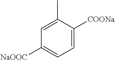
C1=C(C)C([COONa])=CC=C1[NaOOC]
